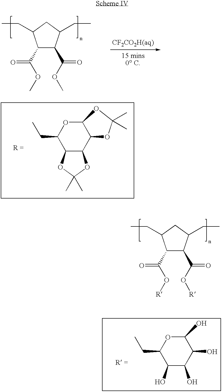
C1(C(OC)=O)C(C(OC)=O)C(CC)CC1CC.O1C(CC)C2C(OC(C)(C)O2)C2C1OC(C)(C)O2.C1(C(O[R])=O)C(C(O[R])=O)C(CC)CC1CC.O1C(CC)C(O)C(O)C(O)C1O
